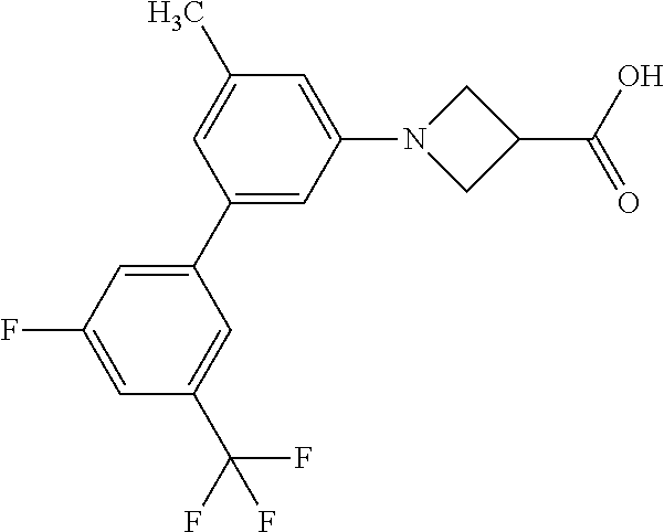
C1=C(F)C=C(C2=CC(N3CC(C(O)=O)C3)=CC(C)=C2)C=C1C(F)(F)F
